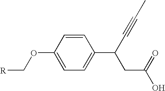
[R]COC1=CC=C(C(C#CC)CC(O)=O)C=C1
